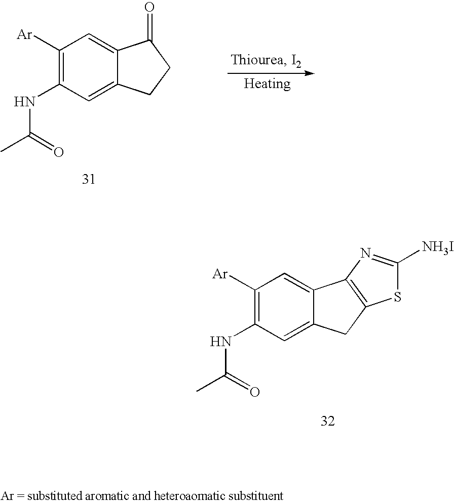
C1([Ar])=C(NC(=O)C)C=C2C(=C1)C(=O)CC2.C1([Ar])=C(NC(=O)C)C=C2C(=C1)C1=C(C2)SC([NH3I])=N1
